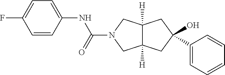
FC1=CC=C(NC(=O)N2CC3([H])C([H])(C2)CC(O)(C2=CC=CC=C2)C3)C=C1
